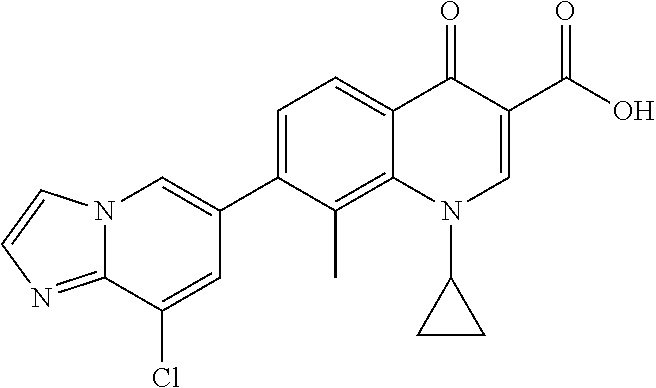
C12=NC=CN1C=C(C1=CC=C3C(=C1C)N(C1CC1)C=C(C(O)=O)C3=O)C=C2Cl
